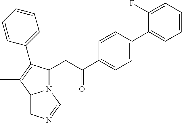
C1=CC(C2=CC=CC=C2F)=CC=C1C(=O)CC1N2C(=CN=C2)C(C)=C1C1=CC=CC=C1
